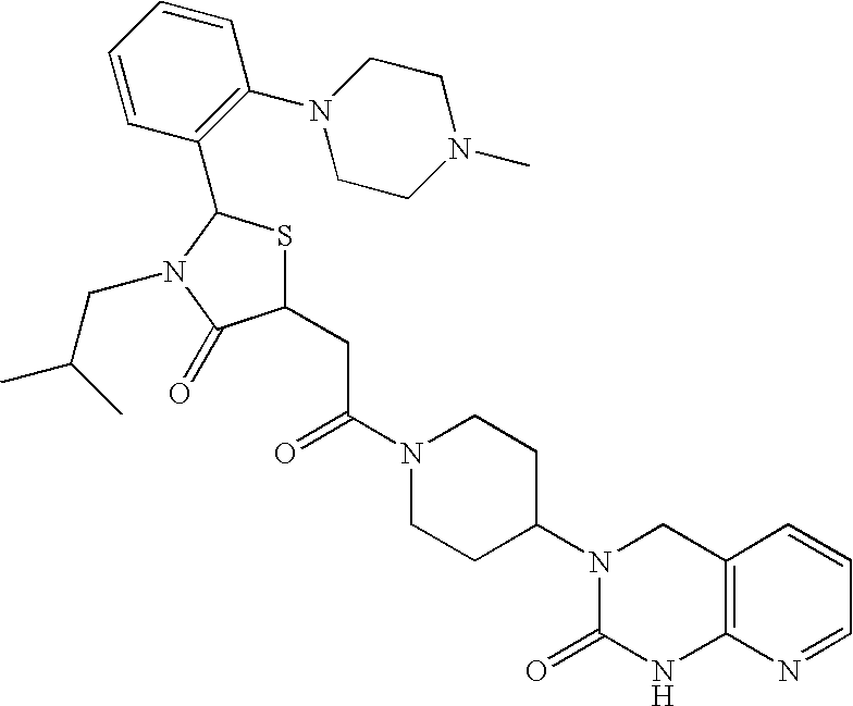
C1(CC(N2CCC(N3C(=O)NC4=C(C3)C=CC=N4)CC2)=O)SC(C2=C(N3CCN(C)CC3)C=CC=C2)N(CC(C)C)C1=O
